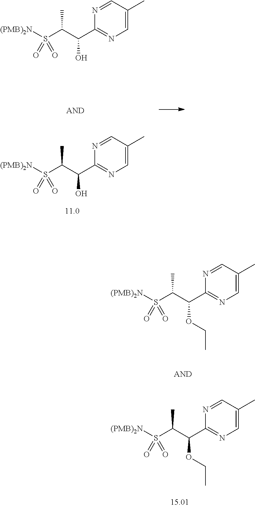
[(PMB)2N]S(C(C)C(C1=NC=C(C)C=N1)OCC)(=O)=O.[(PMB)2N]S(C(C)C(C1=NC=C(C)C=N1)OCC)(=O)=O.[(PMB)2N]S(C(C)C(C1=NC=C(C)C=N1)O)(=O)=O.[(PMB)2N]S(C(C)C(C1=NC=C(C)C=N1)O)(=O)=O
